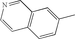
C1=CC(C)=CC2=C1C=CN=C2
